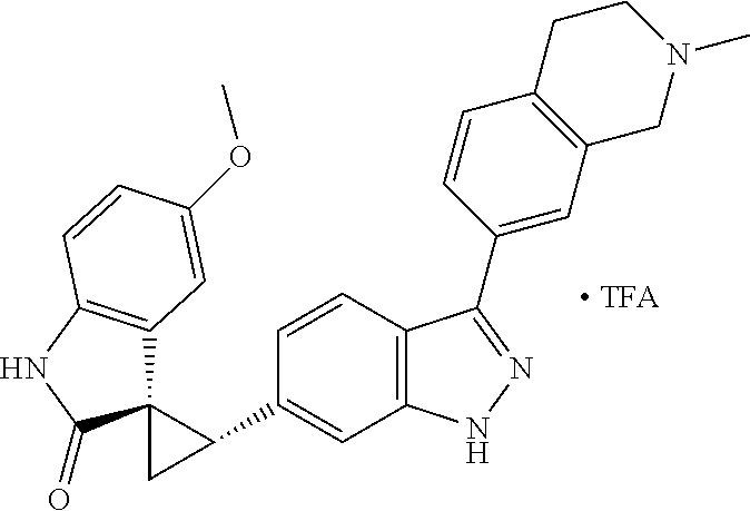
C12=C(C=CC(C3C4(C3)C3=C(NC4=O)C=CC(OC)=C3)=C1)C(C1=CC3=C(C=C1)CCN(C)C3)=NN2
